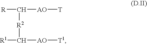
[R]C([AO][T])[R2]C([AO][T1])[R1]
